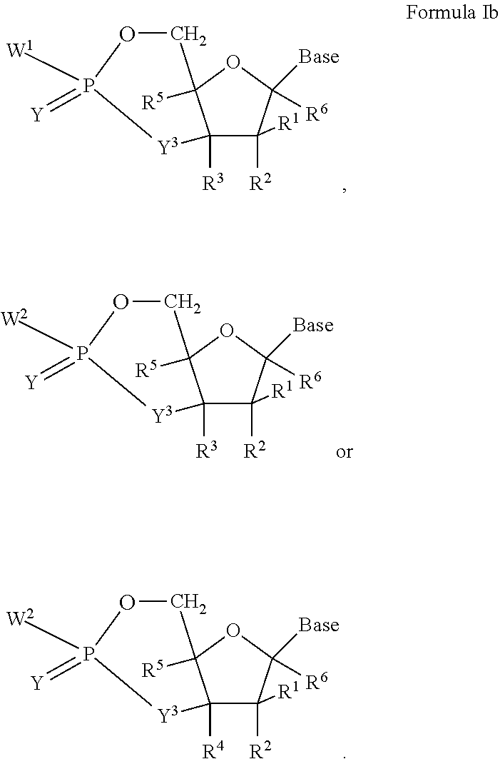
C12([R3])C([R2])([R1])C([Base])([R6])OC1([R5])COP(=[Y])([W1])[Y3]2.C12([R3])C([R2])([R1])C([Base])([R6])OC1([R5])COP(=[Y])([W2])[Y3]2.C12([R4])C([R2])([R1])C([Base])([R6])OC1([R5])COP(=[Y])([W2])[Y3]2
